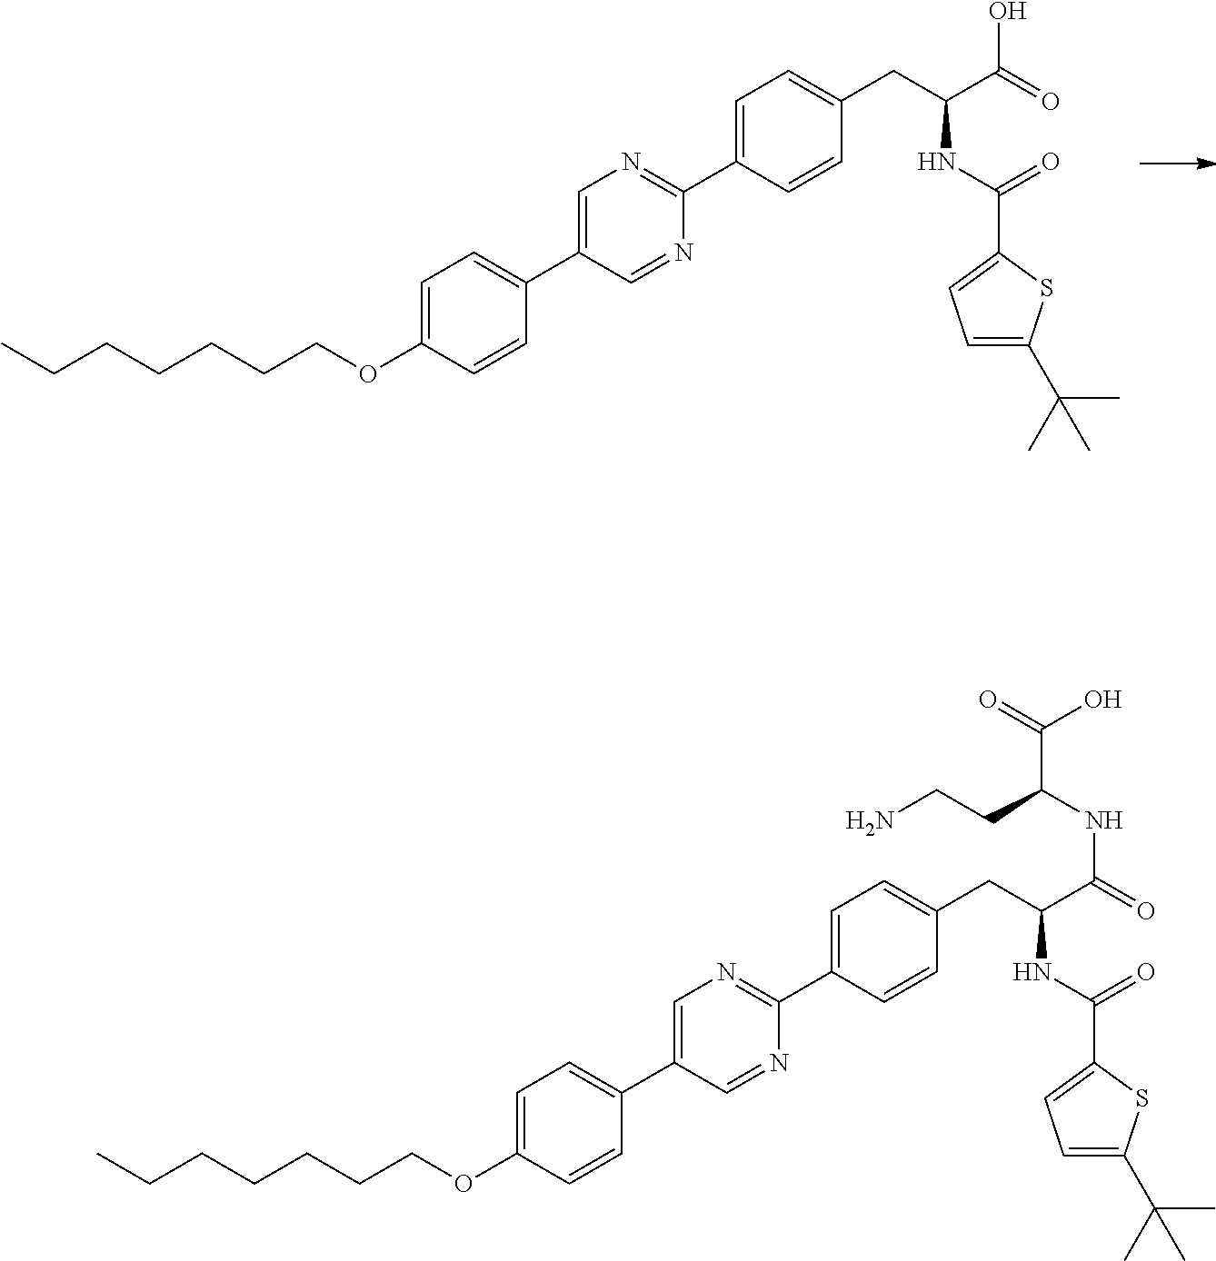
C1=C(C2=NC=C(C3=CC=C(OCCCCCCC)C=C3)C=N2)C=CC(CC(C(=O)O)NC(=O)C2=CC=C(C(C)(C)C)S2)=C1.C1=C(C2=NC=C(C3=CC=C(OCCCCCCC)C=C3)C=N2)C=CC(CC(C(=O)NC(CCN)C(=O)O)NC(=O)C2=CC=C(C(C)(C)C)S2)=C1
